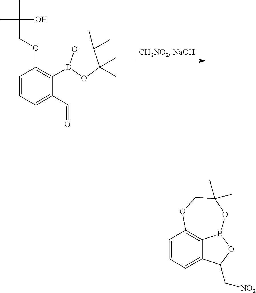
C1=CC=C(C=O)C(B2OC(C)(C)C(C)(C)O2)=C1OCC(C)(O)C.C1=CC=C2C3=C1OCC(C)(C)OB3OC2C[NO2]
